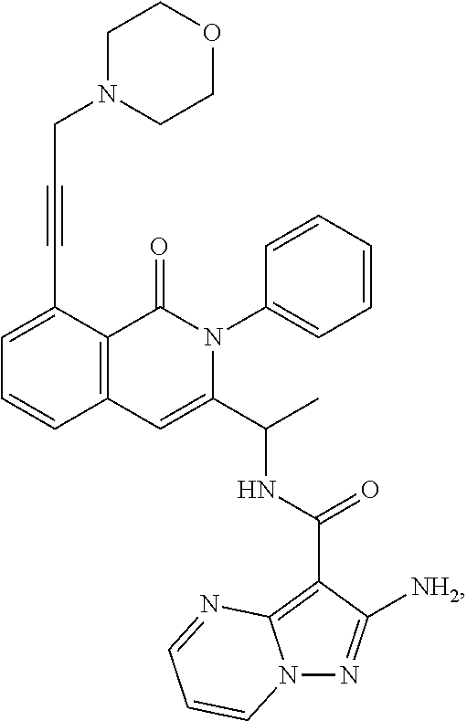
C1=C(C#CCN2CCOCC2)C2=C(C=C1)C=C(C(C)NC(C1=C3N(N=C1[NH2])C=CC=N3)=O)N(C1=CC=CC=C1)C2=O
